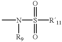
N(S(=O)(=O)[R11])(C)[R9]
